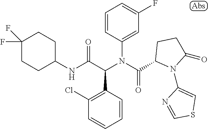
C1(NC(C(N(C(=O)C2N(C3=CSC=N3)C(=O)CC2)C2=CC(F)=CC=C2)C2=C(Cl)C=CC=C2)=O)CCC(F)(F)CC1
